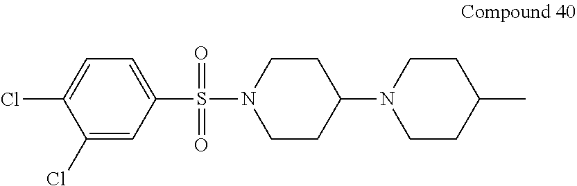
C1(S(N2CCC(N3CCC(C)CC3)CC2)(=O)=O)=CC=C(Cl)C(Cl)=C1
